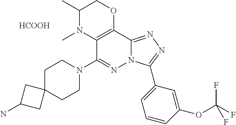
C1C2(CCN(C3=NN4C(=NN=C4C4=CC=CC(OC(F)(F)F)=C4)C4=C3N(C)C(C)CO4)C1)CC(N)C2.[HCOOH]
